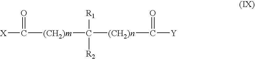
[(CH2)m](C([R1])([R2])[(CH2)n]C(=O)[Y])C(=O)[X]
